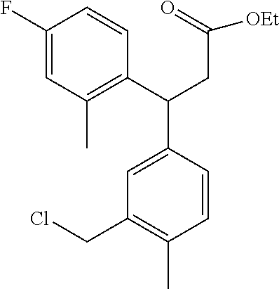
CC1=C(C(CC(=O)[OEt])C2=CC(CCl)=C(C)C=C2)C=CC(F)=C1
